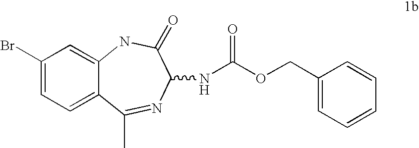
C1=C2C(=CC=C1Br)C(C)=NC(NC(OCC1=CC=CC=C1)=O)C(=O)N2
